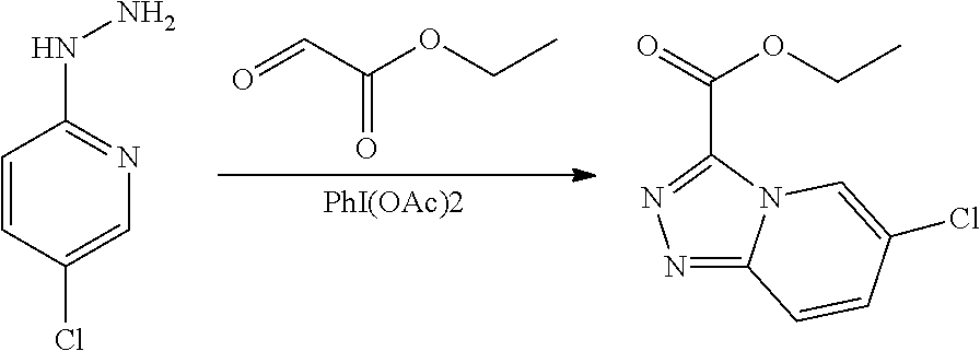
[PhI(OAc)2].O=CC(OCC)=O.C1=CC(Cl)=CN=C1NN.N1=C2N(C(C(OCC)=O)=N1)C=C(Cl)C=C2
